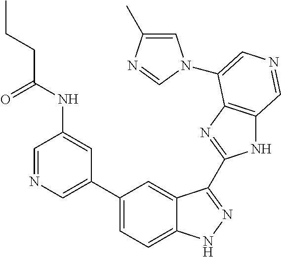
C1=C(C)N=CN1C1=CN=CC2=C1N=C(C1=NNC3=CC=C(C4=CN=CC(NC(CCC)=O)=C4)C=C31)N2
